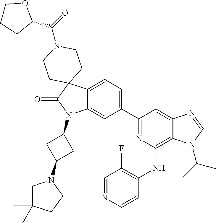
C12=CC=C(C3=NC(NC4=C(F)C=NC=C4)=C4C(=C3)N=CN4C(C)C)C=C1N(C1CC(N3CC(C)(C)CC3)C1)C(=O)C21CCN(C(=O)C2OCCC2)CC1
